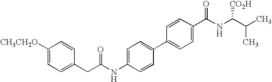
C1(C2=CC=C(C(=O)NC(C(C)C)[CO2H])C=C2)=CC=C(NC(CC2=CC=C([CH3CH2O])C=C2)=O)C=C1
